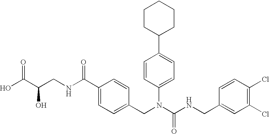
OC(C(CNC(C1=CC=C(CN(C(NCC2=CC(Cl)=C(Cl)C=C2)=O)C2=CC=C(C3CCCCC3)C=C2)C=C1)=O)O)=O
